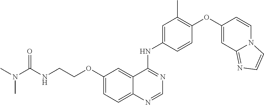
C12=CC=C(OCCNC(N(C)C)=O)C=C1C(NC1=CC(C)=C(OC3=CC4=NC=CN4C=C3)C=C1)=NC=N2
